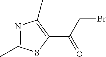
N1=C(C)SC(C(CBr)=O)=C1C
